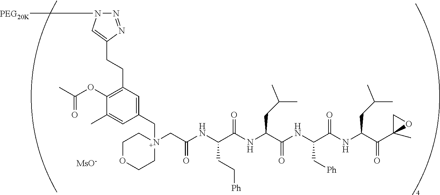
N1([PEG20K])N=NC(CCC2=C(OC(C)=O)C(C)=CC(C[N+]3(CC(NC(C(NC(C(NC(C(NC(C(C4(C)OC4)=O)CC(C)C)=O)C[Ph])=O)CC(C)C)=O)CC[Ph])=O)CCOCC3)=C2)=C1.[MsO-]
